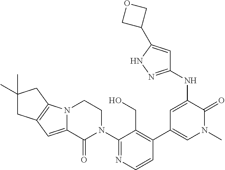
C1=CN=C(N2CCN3C(=CC4=C3CC(C)(C)C4)C2=O)C(CO)=C1C1=CN(C)C(=O)C(NC2=NNC(C3COC3)=C2)=C1
